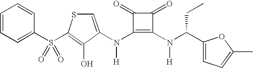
C1(N(C2=C(N(C(C3=CC=C(C)O3)CC)[H])C(=O)C2=O)[H])=CSC(S(C2=CC=CC=C2)(=O)=O)=C1O
